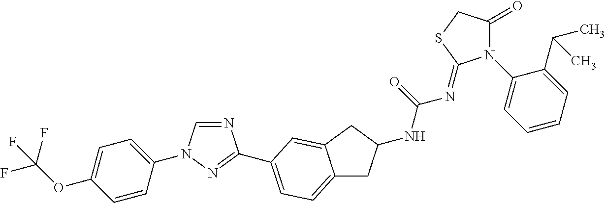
C1=CC(N2C=NC(C3=CC=C4CC(NC(=O)N=C5N(C6=CC=CC=C6C(C)C)C(=O)CS5)CC4=C3)=N2)=CC=C1OC(F)(F)F
